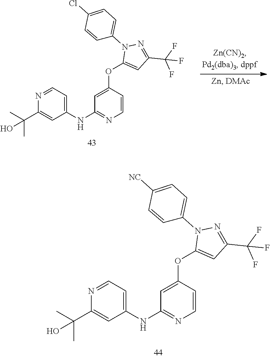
C1=C(OC2=CC(NC3=CC=NC(C(C)(O)C)=C3)=NC=C2)N(C2=CC=C([NC])C=C2)N=C1C(F)(F)F.C1=C(OC2=CC(NC3=CC=NC(C(C)(O)C)=C3)=NC=C2)N(C2=CC=C(Cl)C=C2)N=C1C(F)(F)F
